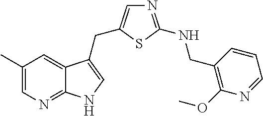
C1(C)=CN=C2C(=C1)C(CC1=CN=C(NCC3=C(OC)N=CC=C3)S1)=CN2
